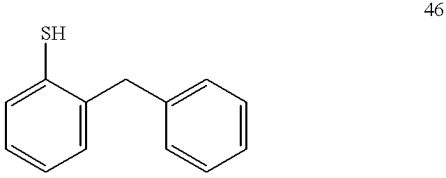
C1=C(S)C(CC2=CC=CC=C2)=CC=C1
